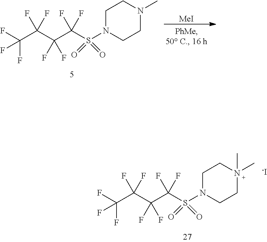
[MeI].C(C(C(C(S(N1CCN(C)CC1)(=O)=O)(F)F)(F)F)(F)F)(F)(F)F.C(C(C(C(S(N1CCN(C)(C)CC1)(=O)=O)(F)F)(F)F)(F)F)(F)(F)F.[-I]
